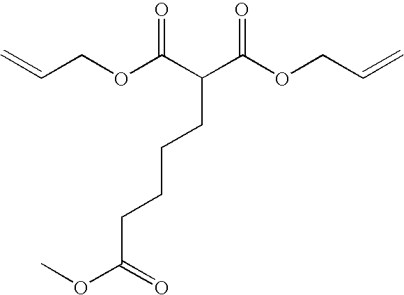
C=CCOC(C(C(OCC=C)=O)CCCCC(OC)=O)=O
